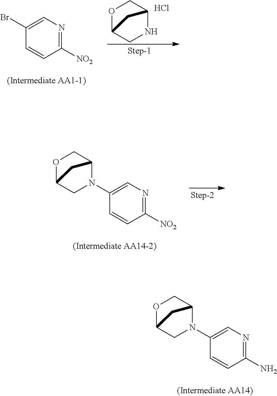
O1C2CNC(C1)C2.Cl.C1=C(Br)C=CC([NO2])=N1.C1=C(N2CC3OCC2C3)C=CC([NO2])=N1.C1=C(N2CC3OCC2C3)C=CC(N)=N1
